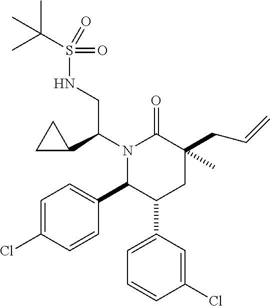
C(S(=O)(=O)NCC(C1CC1)N1C(C2=CC=C(Cl)C=C2)C(C2=CC=CC(Cl)=C2)CC(C)(CC=C)C1=O)(C)(C)C
